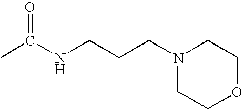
CC(NCCCN1CCOCC1)=O
